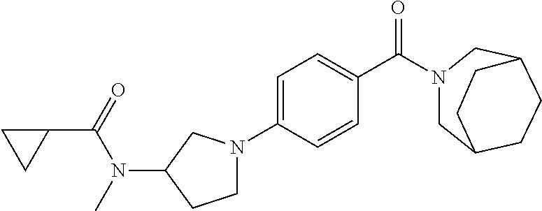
C1C2CCC(CN1C(C1=CC=C(N3CCC(N(C)C(=O)C4CC4)C3)C=C1)=O)CC2
